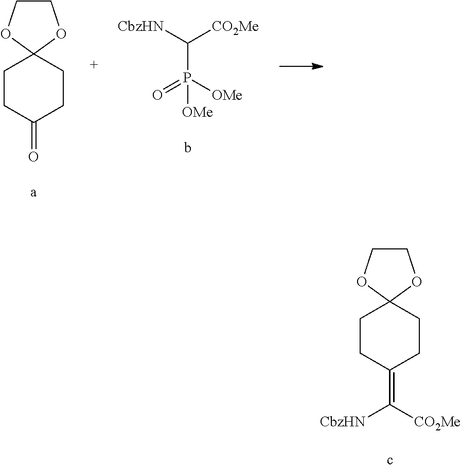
C1COC2(O1)CCC(=O)CC2.P(C([CbzHN])[CO2Me])([OMe])(=O)[OMe].C1COC2(O1)CCC(=C([CO2Me])[CbzHN])CC2
